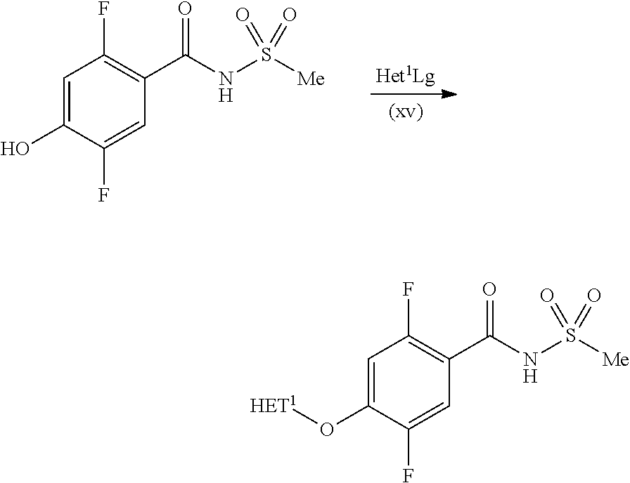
C1=C(O[HET1])C(F)=CC(C(NS([Me])(=O)=O)=O)=C1F.C1=C(O)C(F)=CC(C(NS([Me])(=O)=O)=O)=C1F
